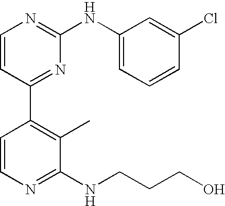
C1=CC(C2=C(C)C(NCCCO)=NC=C2)=NC(NC2=CC=CC(Cl)=C2)=N1
